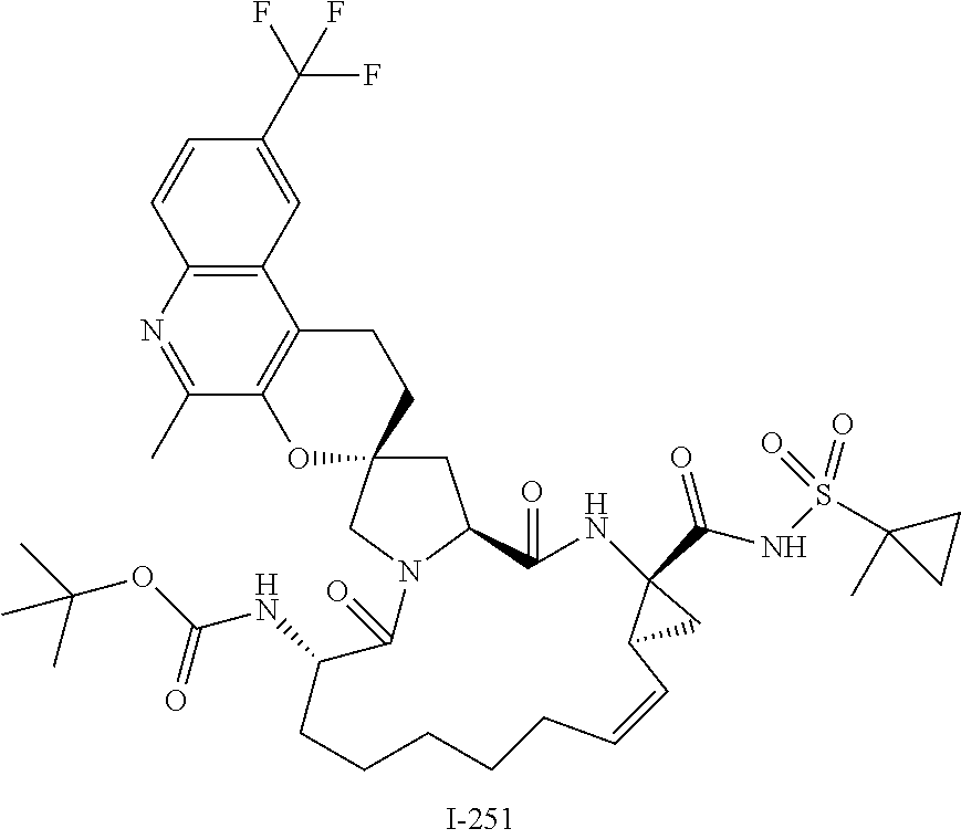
C1=CC2=C(C=C1C(F)(F)F)C1=C(C(C)=N2)OC2(CC1)CC1N(C2)C(=O)C(NC(=O)OC(C)(C)C)CCCCCC=CC2C(C(=O)NS(=O)(C3(C)CC3)=O)(NC1=O)C2
